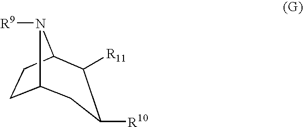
C12CCC(C([R11])C([R10])C1)N2[R9]
